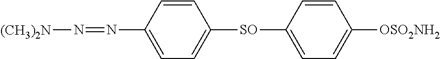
C1=CC(N=N[(CH3)2N])=CC=C1[SO]C1=CC=C([OSO2NH2])C=C1
